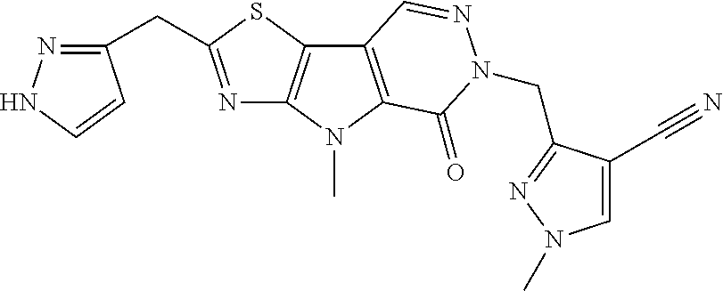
N1=C(CC2=NNC=C2)SC2=C1N(C)C1=C2C=NN(CC2=NN(C)C=C2C#N)C1=O
